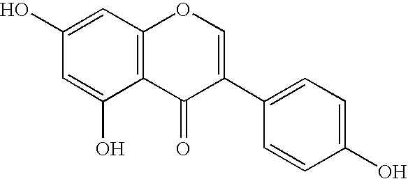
C12=C(C=C(O)C=C1O)OC=C(C1=CC=C(O)C=C1)C2=O
